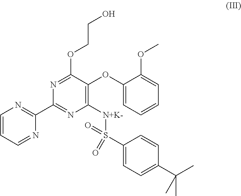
C1=CC=NC(C2=NC([N+K-]S(C3=CC=C(C(C)(C)C)C=C3)(=O)=O)=C(OC3=CC=CC=C3OC)C(OCCO)=N2)=N1
